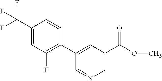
C1(C2=CC(C(=O)OC)=CN=C2)=C(F)C=C(C(F)(F)F)C=C1
